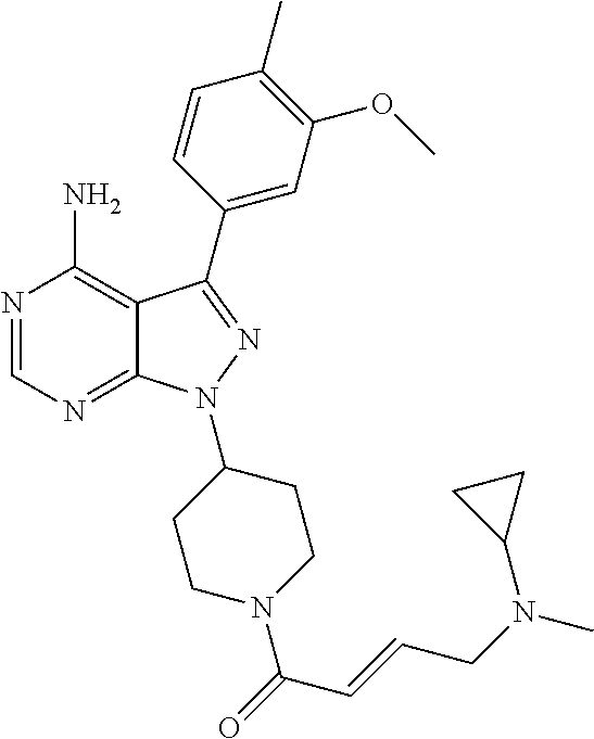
N1=CN=C2C(=C1N)C(C1=CC(OC)=C(C)C=C1)=NN2C1CCN(C(=O)C=CCN(C)C2CC2)CC1
